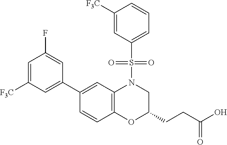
C1(C2=CC([F3C])=CC(F)=C2)=CC2=C(C=C1)OC(CCC(O)=O)CN2S(=O)(=O)C1=CC=CC([F3C])=C1
